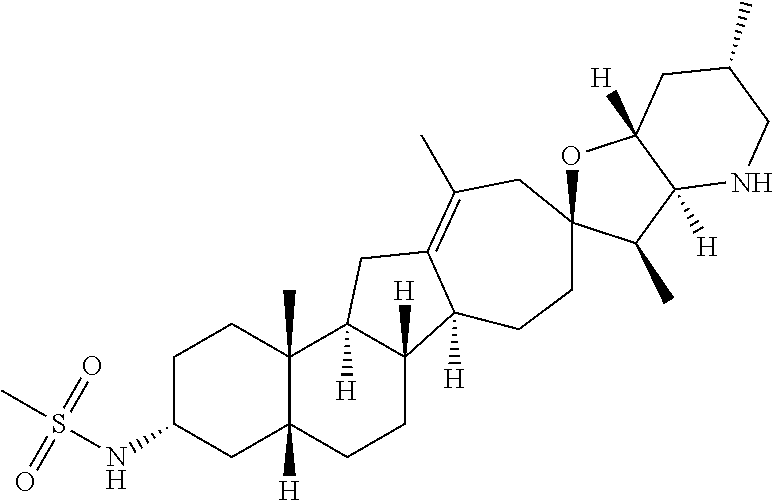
C1C(NS(C)(=O)=O)CC2([H])C(C)(C1)C1([H])C([H])(CC2)C2([H])C(=C(C)CC3(CC2)OC2([H])C([H])(C3C)NCC(C)C2)C1
